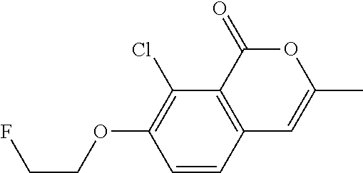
C1=CC2=C(C(Cl)=C1OCCF)C(=O)OC(C)=C2
